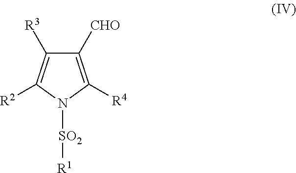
C1([CHO])=C([R4])N([SO2][R1])C([R2])=C1[R3]
